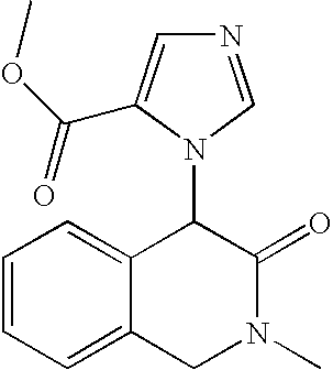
C1=CC=C2C(=C1)C(N1C=NC=C1C(=O)OC)C(=O)N(C)C2
